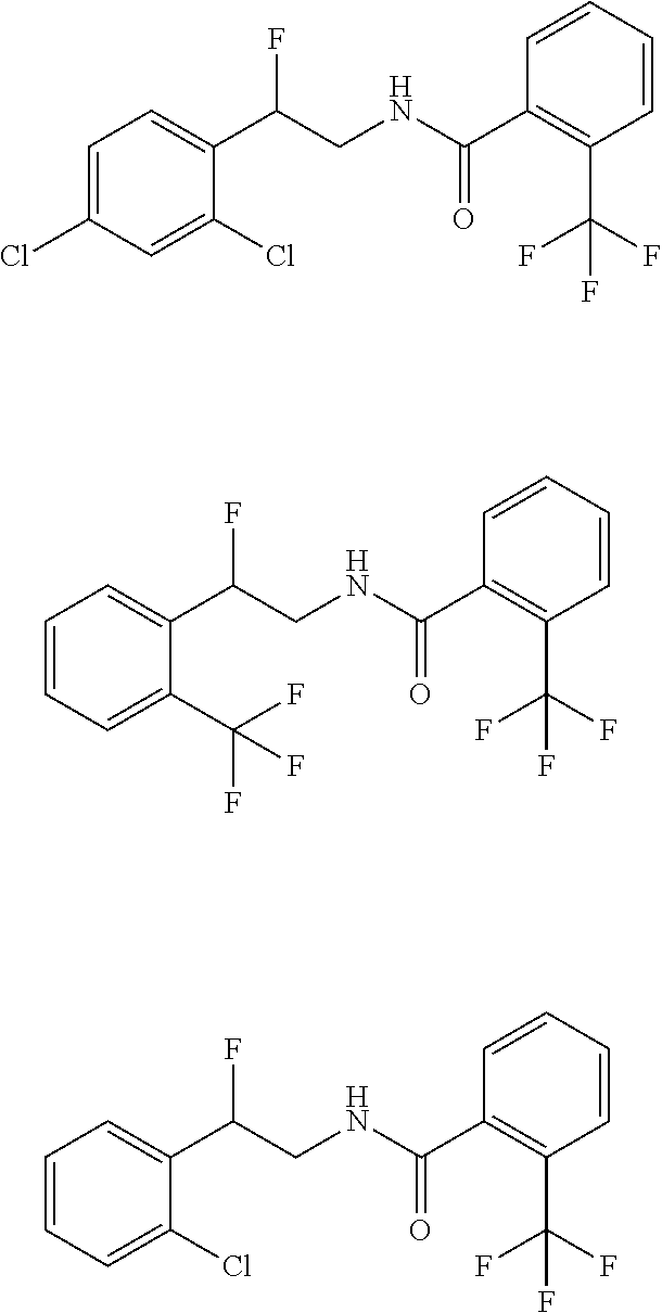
C1=C(Cl)C=C(Cl)C(C(CNC(C2=C(C(F)(F)F)C=CC=C2)=O)F)=C1.C1=CC=C(C(F)(F)F)C(C(CNC(C2=C(C(F)(F)F)C=CC=C2)=O)F)=C1.C1=CC=C(Cl)C(C(CNC(C2=C(C(F)(F)F)C=CC=C2)=O)F)=C1
